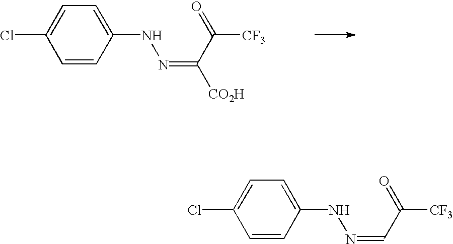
C1=CC(NN=CC(=O)[CF3])=CC=C1Cl.C1=CC(NN=C([CO2H])C(=O)[CF3])=CC=C1Cl
